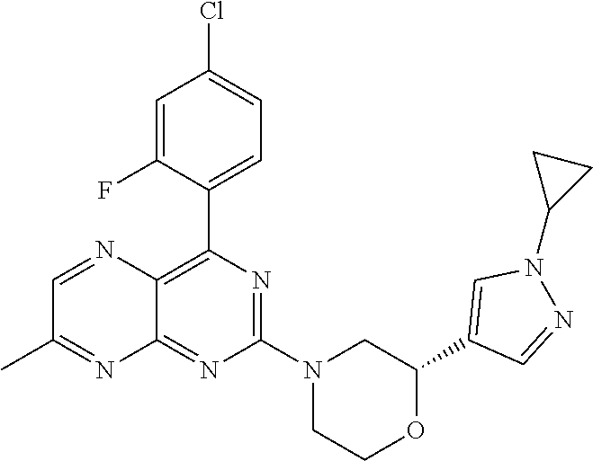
C12=C(C3=CC=C(Cl)C=C3F)N=C(N3CCOC(C4=CN(C5CC5)N=C4)C3)N=C1N=C(C)C=N2
